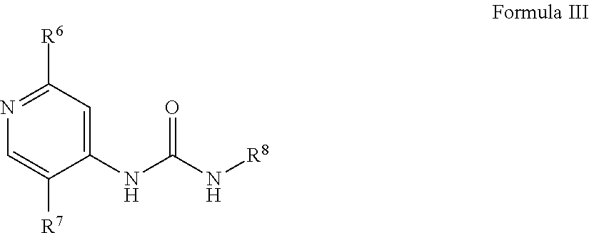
C1(NC(N[R8])=O)=CC([R6])=NC=C1[R7]
